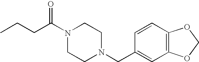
N1(C(=O)CCC)CCN(CC2=CC3=C(C=C2)OCO3)CC1
